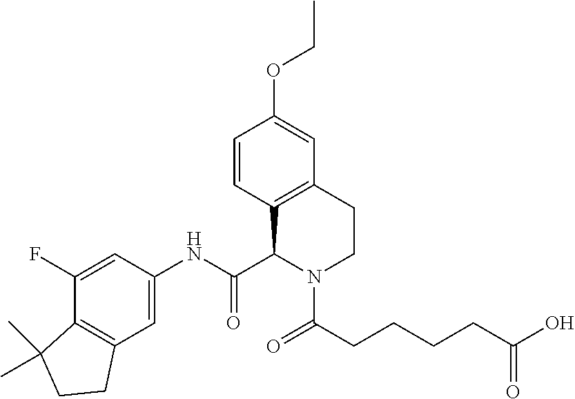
C1=CC2=C(C=C1OCC)CCN(C(CCCCC(O)=O)=O)C2C(NC1=CC2=C(C(F)=C1)C(C)(C)CC2)=O
